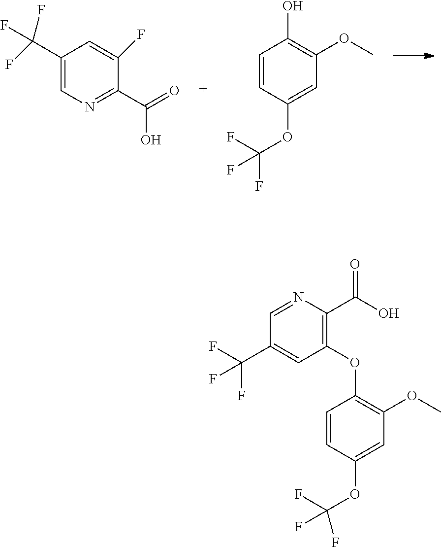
C1(C(F)(F)F)=CN=C(C(=O)O)C(F)=C1.C1=CC(OC(F)(F)F)=CC(OC)=C1O.C1=NC(C(=O)O)=C(OC2=C(OC)C=C(OC(F)(F)F)C=C2)C=C1C(F)(F)F
